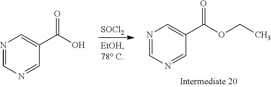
[SOCl2].N1=CN=CC(C(OCC)=O)=C1.N1=CN=CC(C(O)=O)=C1
